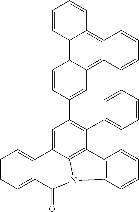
C1=CC=C2C(=C1)C1=CC(C3=CC4=C5C(=C6C(=C4C=C3)C=CC=C6)C=CC=C5)=C(C3=CC=CC=C3)C3=C1N(C2=O)C1=C3C=CC=C1
